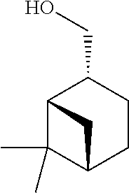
C1(CO)C2C(C)(C)C(CC1)C2
